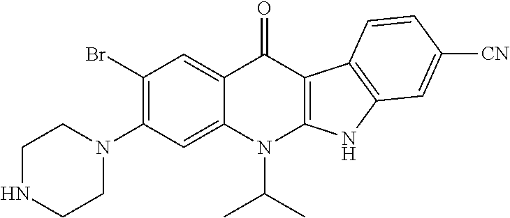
C1(Br)=C(N2CCNCC2)C=C2C(=C1)C(=O)C1=C(N2C(C)C)NC2=C1C=CC([CN])=C2
